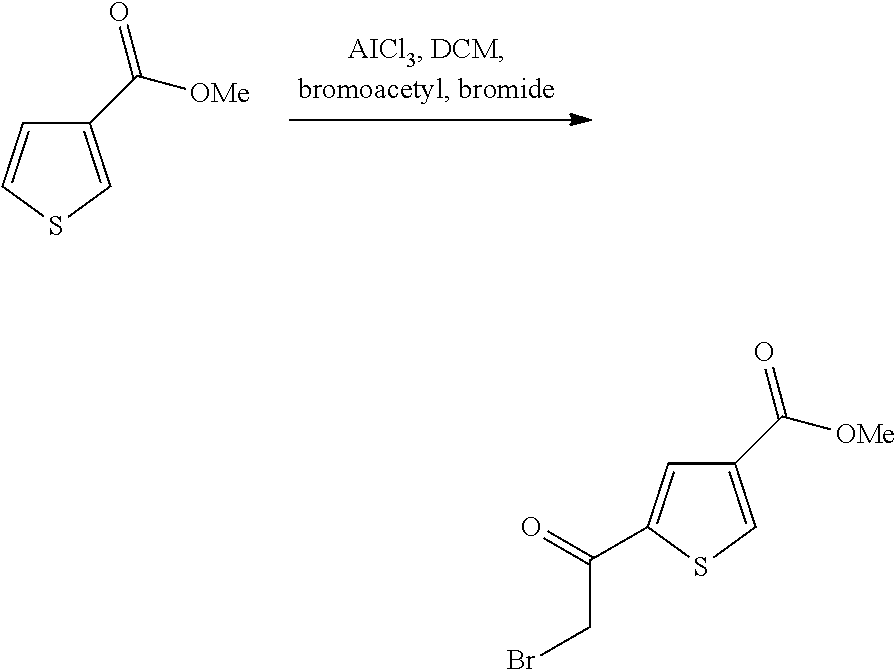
C1(C([OMe])=O)=CSC=C1.C1(C([OMe])=O)=CSC(C(=O)CBr)=C1
